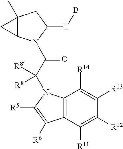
C12(C)C(N(C(C(N3C4=C(C([R11])=C([R12])C([R13])=C4[R14])C([R6])=C3[R5])([R8])[R8])=O)C([L]B)C1)C2
